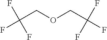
C(COCC(F)(F)F)(F)(F)F
